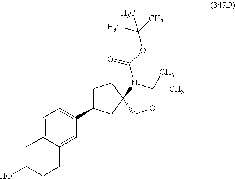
OC1CCC2=CC(C3CCC4(C3)N(C(OC(C)(C)C)=O)C(C)(C)OC4)=CC=C2C1
